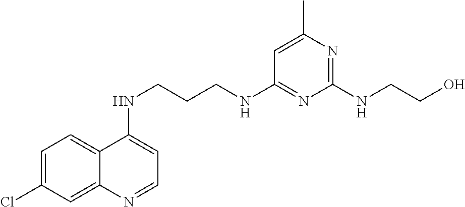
C12=CC=C(Cl)C=C1N=CC=C2NCCCNC1=NC(NCCO)=NC(C)=C1
